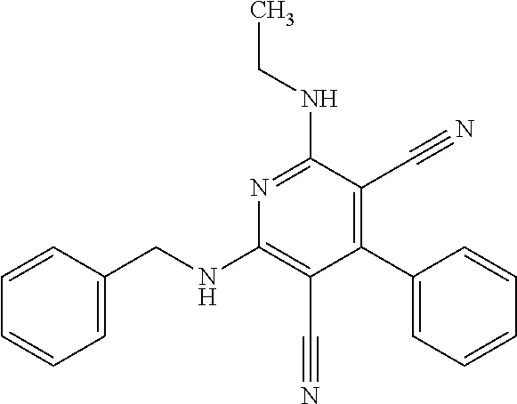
C1(C2=CC=CC=C2)=C(C#N)C(NCC)=NC(NCC2=CC=CC=C2)=C1C#N
